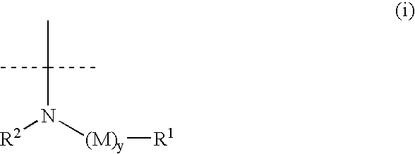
N([(M)y][R1])([R2])C(C)(C)C
